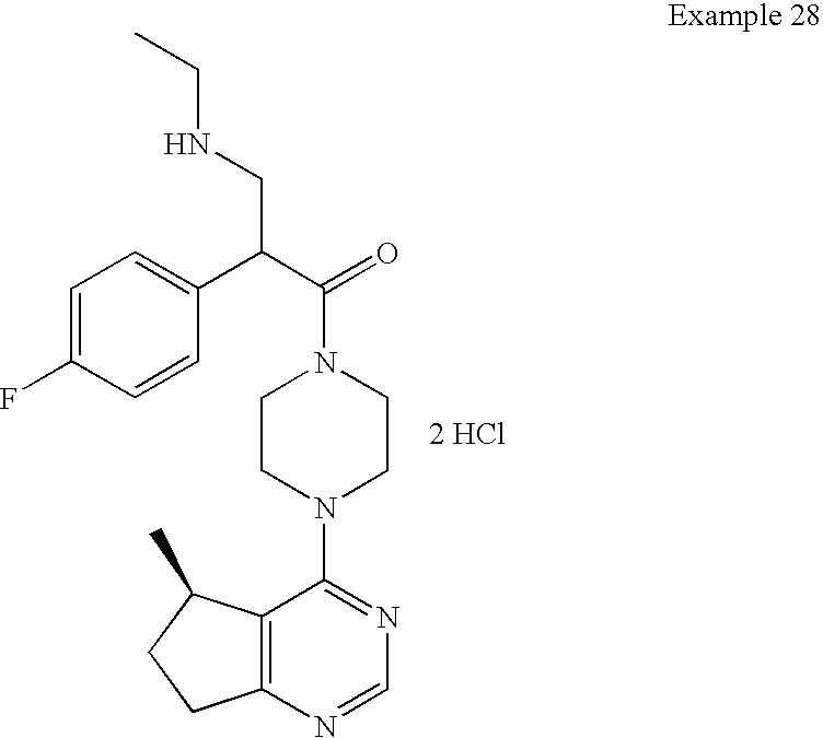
[2 HCl].C12=C(N=CN=C1N1CCN(C(=O)C(C3=CC=C(F)C=C3)CNCC)CC1)CCC2C
